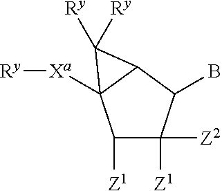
C1([Z1])C([Z1])([Z2])C(B)C2C1([Xa][Ry])C2([Ry])[Ry]
